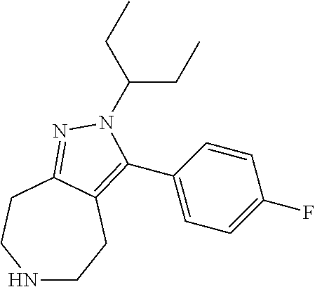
C(CC)(N1C(C2=CC=C(F)C=C2)=C2CCNCCC2=N1)CC
